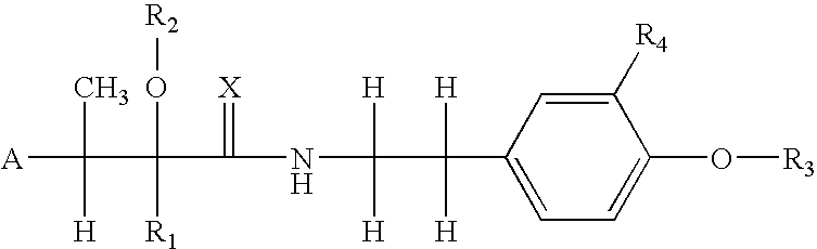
C1=C([R4])C(O[R3])=CC=C1C([H])([H])C([H])(NC(=[X])C(O[R2])(C(C)([A])[H])[R1])[H]
